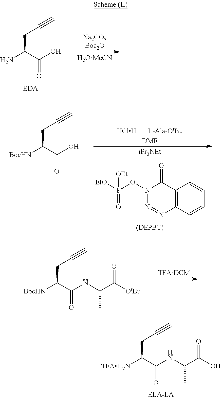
NC(C(O)=O)CC#C.[BocHN]C(C(NC(C([OtBu])=O)C)=O)CC#C.[TFAH2N]C(C(NC(C(O)=O)C)=O)CC#C.[BocHN]C(C(O)=O)CC#C.C12=C(C=CC=C1)N=NN(OP([EtO])([OEt])=O)C2=O.[iPr2NEt].[HClH][L-Ala-OtBu].[DMF]
